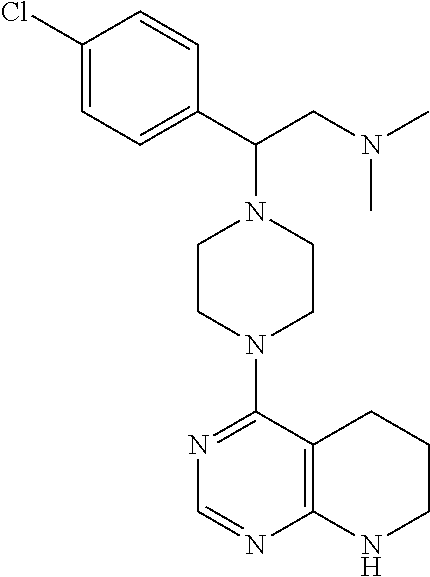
C1=C(C(N2CCN(C3=NC=NC4=C3CCCN4)CC2)CN(C)C)C=CC(Cl)=C1
